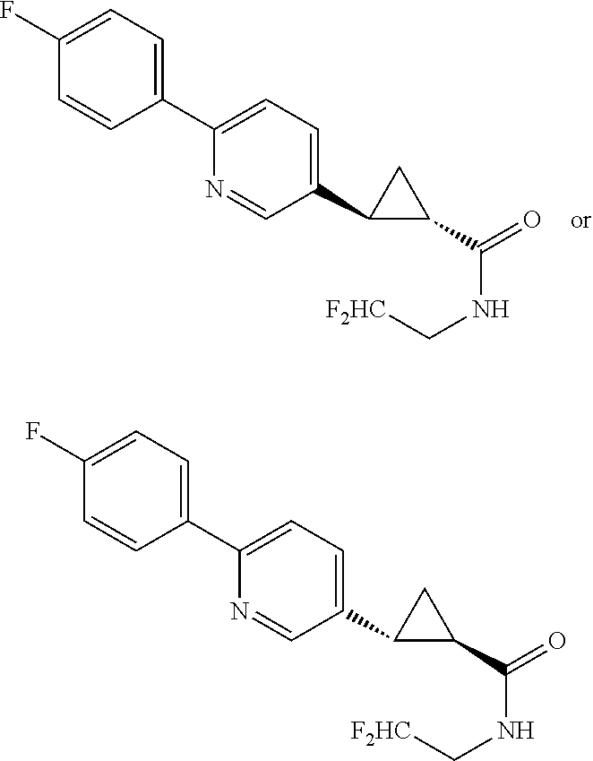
C1(C(=O)NC[F2HC])CC1C1=CC=C(C2=CC=C(F)C=C2)N=C1.C1(C(=O)NC[F2HC])CC1C1=CC=C(C2=CC=C(F)C=C2)N=C1
